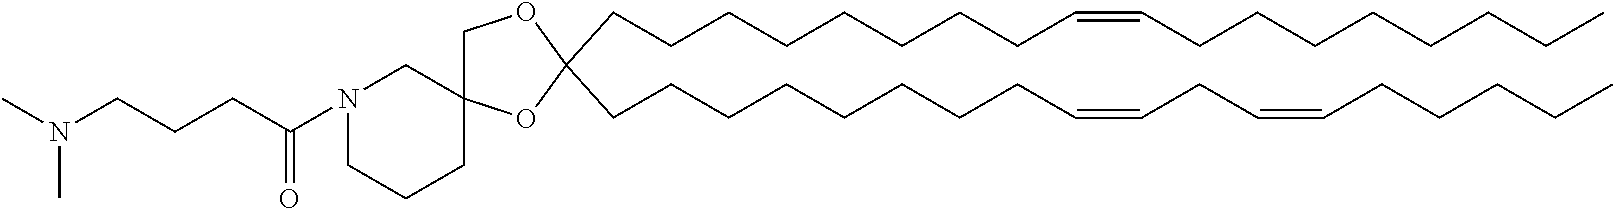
C(CCCCCCCC=CCC=CCCCCC)C1(CCCCCCCCC=CCCCCCCCC)OC2(CO1)CN(C(CCCN(C)C)=O)CCC2
